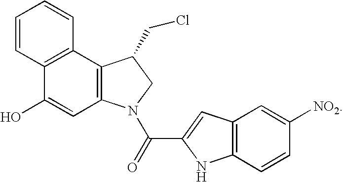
C12=C(N(C(=O)C3=CC4=C(N3)C=CC([NO2])=C4)CC1CCl)C=C(O)C1=C2C=CC=C1
